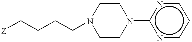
[Z]CCCCN1CCN(c2ncccn2)CC1
